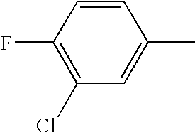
C1=CC(F)=C(Cl)C=C1C
